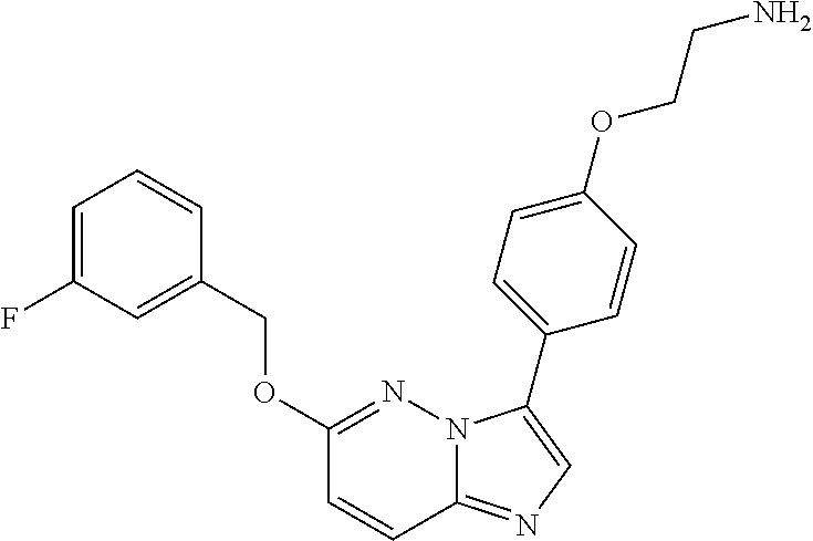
C1(OCC2=CC(F)=CC=C2)=NN2C(=NC=C2C2=CC=C(OCCN)C=C2)C=C1
